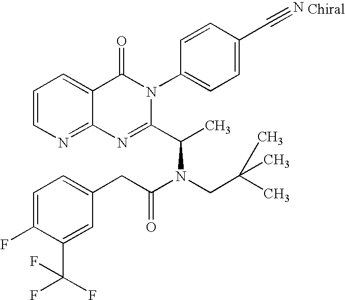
C12=NC=CC=C1C(=O)N(C1=CC=C(C#N)C=C1)C(C(C)N(CC(C)(C)C)C(CC1=CC=C(F)C(C(F)(F)F)=C1)=O)=N2
